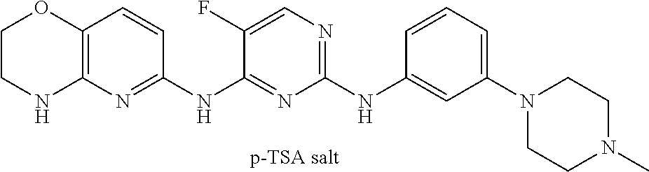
C1(NC2=CC(N3CCN(C)CC3)=CC=C2)=NC=C(F)C(NC2=NC3=C(C=C2)OCCN3)=N1
